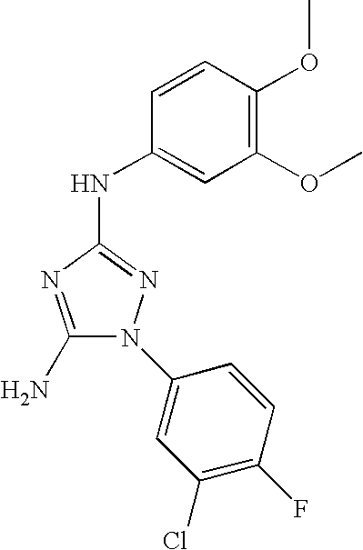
C1(N)=NC(NC2=CC(OC)=C(OC)C=C2)=NN1C1=CC(Cl)=C(F)C=C1
